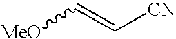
[MeO]C=C[CN]
